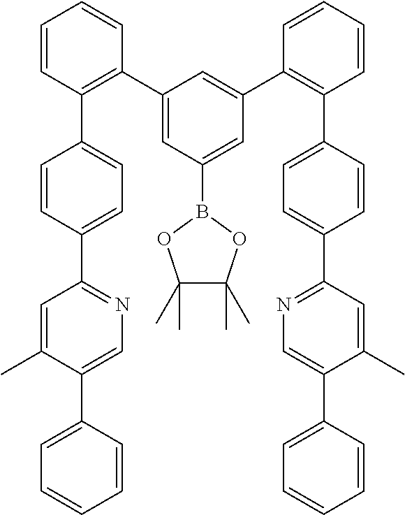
C1=CC(C2=CC=C(C3=NC=C(C4=CC=CC=C4)C(C)=C3)C=C2)=C(C2=CC(B3OC(C)(C)C(C)(C)O3)=CC(C3=C(C4=CC=C(C5=NC=C(C6=CC=CC=C6)C(C)=C5)C=C4)C=CC=C3)=C2)C=C1
